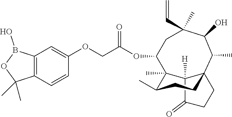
C12([H])C(=O)CCC13CCC(C)C2(C)C(OC(COC1=CC2=C(C=C1)C(C)(C)OB2O)=O)CC(C=C)(C)C(O)C3C
